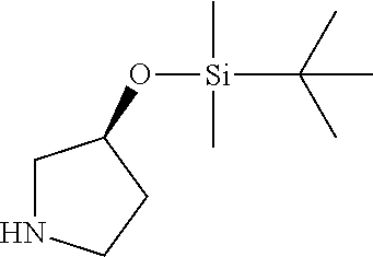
C1NCCC1O[Si](C)(C)C(C)(C)C
